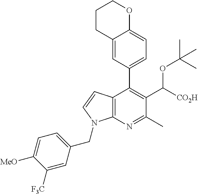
C12=CC(C3=C(C([CO2H])OC(C)(C)C)C(C)=NC4=C3C=CN4CC3=CC=C([MeO])C([F3C])=C3)=CC=C1OCCC2
